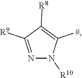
N1=C([R9])C([R8])=C([#])N1[R10]
